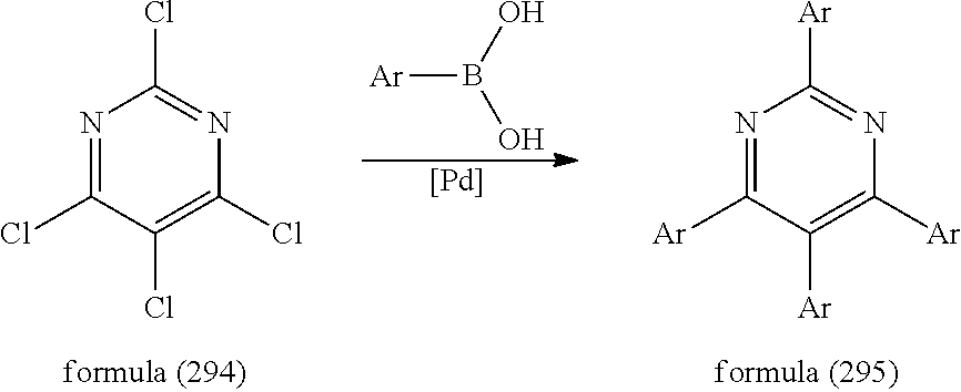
N1=C(Cl)C(Cl)=C(Cl)N=C1Cl.[Ar]B(O)O.[Pd].N1=C([Ar])C([Ar])=C([Ar])N=C1[Ar]
